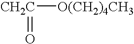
[CH2C]([O(CH2)4CH3])=O
